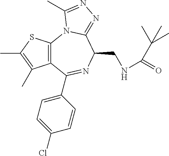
C12=C(C(C3=CC=C(Cl)C=C3)=NC(CNC(C(C)(C)C)=O)C3=NN=C(C)N13)C(C)=C(C)S2
